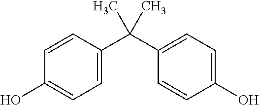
C1(O)=CC=C(C(C2=CC=C(O)C=C2)(C)C)C=C1
